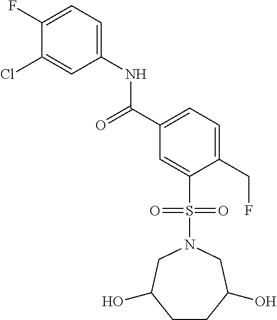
C1(F)=CC=C(NC(C2=CC=C(CF)C(S(N3CC(O)CCC(O)C3)(=O)=O)=C2)=O)C=C1Cl
